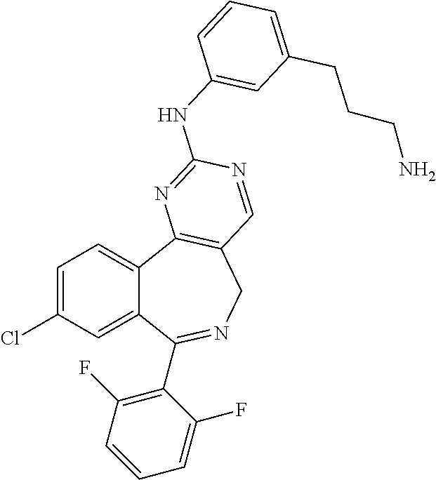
C1=C(Cl)C=C2C(=C1)C1=C(CN=C2C2=C(F)C=CC=C2F)C=NC(NC2=CC(CCCN)=CC=C2)=N1
